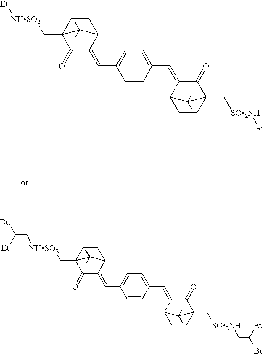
C1(=O)C(=CC2=CC=C(C=C3C4CCC(C[SO2NH][Et])(C3=O)C4(C)C)C=C2)C2CCC1(C[NHSO2][Et])C2(C)C.C1(=O)C(=CC2=CC=C(C=C3C4CCC(C[SO2NH]CC([Bu])[Et])(C3=O)C4(C)C)C=C2)C2CCC1(C[NHSO2]CC([Bu])[Et])C2(C)C
